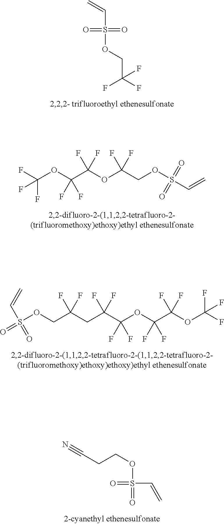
C=CS(OCC(F)(F)F)(=O)=O.C(OC(C(OC(COS(C=C)(=O)=O)(F)F)(F)F)(F)F)(F)(F)F.C(OC(C(OC(C(CC(COS(=O)(C=C)=O)(F)F)(F)F)(F)F)(F)F)(F)F)(F)(F)F.N#CCCOS(=O)(C=C)=O
